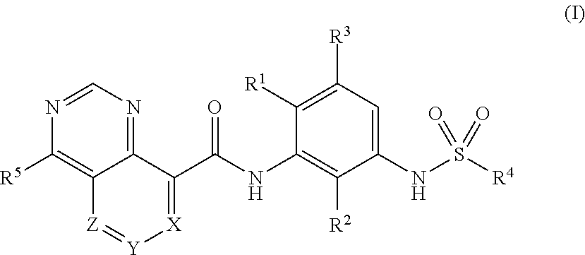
N1=CN=C2C(=C1[R5])[Z]=[Y][X]=C2C(NC1=C([R2])C(NS([R4])(=O)=O)=CC([R3])=C1[R1])=O
